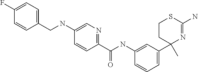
C1(F)=CC=C(CNC2=CN=C(C(NC3=CC(C4(C)CCSC(N)=N4)=CC=C3)=O)C=C2)C=C1
